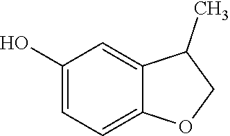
C1(O)=CC=C2C(=C1)C(C)CO2
